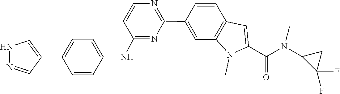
N(C(C1=CC2=C(N1C)C=C(C1=NC=CC(NC3=CC=C(C4=CNN=C4)C=C3)=N1)C=C2)=O)(C1C(F)(F)C1)C
